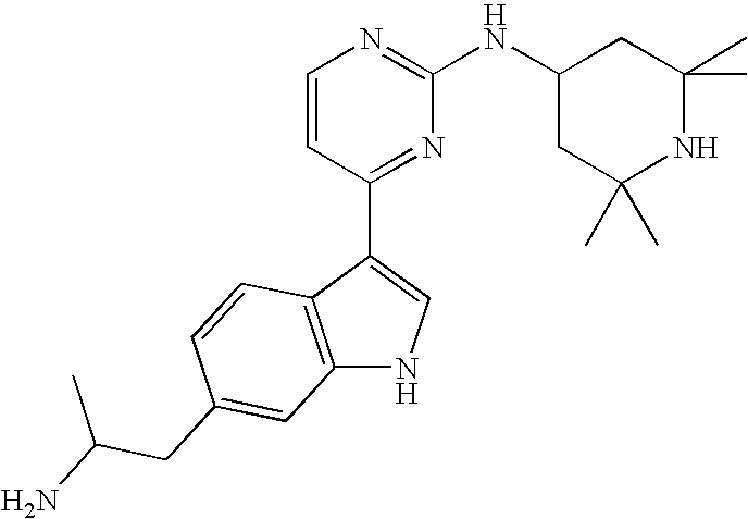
C1=CC(C2=CNC3=C2C=CC(CC(C)N)=C3)=NC(NC2CC(C)(C)NC(C)(C)C2)=N1
